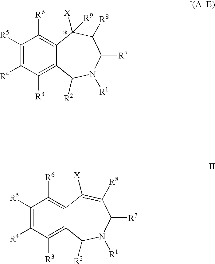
C1([R5])=C([R4])C([R3])=C2C(=C1[R6])C([R9])([X])C([R8])C([R7])N([R1])C2[R2].C1([R5])=C([R4])C([R3])=C2C(=C1[R6])C([X])=C([R8])C([R7])N([R1])C2[R2]
